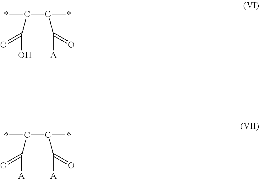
*C(C(*)C(O)=O)C([A])=O.*C(C(*)C([A])=O)C([A])=O
